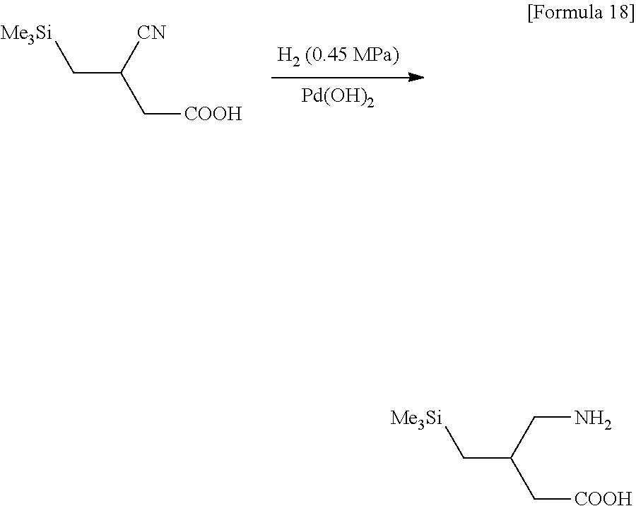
[Pd(OH)2].[Me3Si]CC(C[COOH])[CN].[Me3Si]CC(C[COOH])CN
